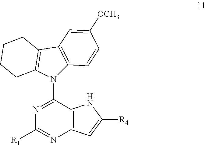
N1=C(N2C3=C(C4=C2CCCC4)C=C([OCH3])C=C3)C2=C(N=C1[R1])C=C([R4])N2
